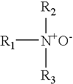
[R1][N+O-]([R3])[R2]
